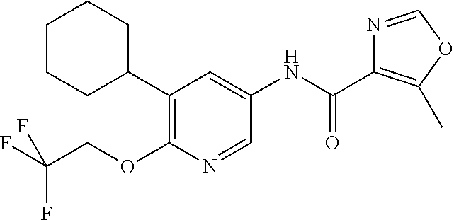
C1(C2CCCCC2)=C(OCC(F)(F)F)N=CC(NC(C2=C(C)OC=N2)=O)=C1
